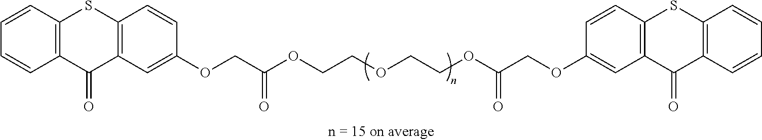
C12=C(C=C(OCC(OCCOCCOC(COC3=CC4=C(C=C3)SC3=C(C4=O)C=CC=C3)=O)=O)C=C1)C(=O)C1=C(S2)C=CC=C1
